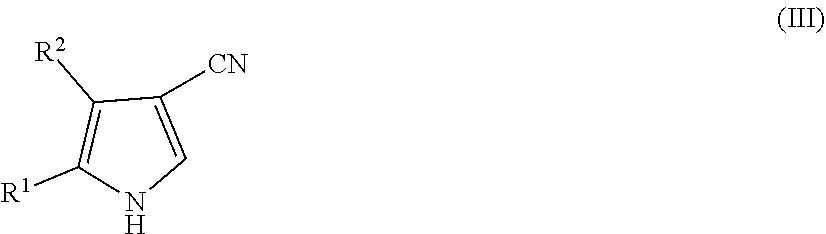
C1=C([CN])C([R2])=C([R1])N1
